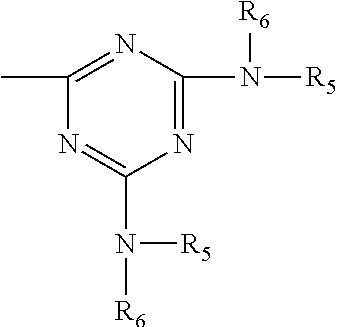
CC1=NC(N([R5])[R6])=NC(N([R6])[R5])=N1
